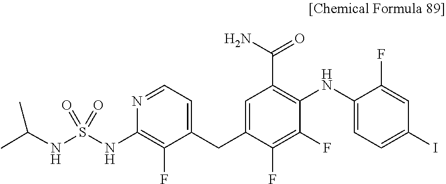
C1=NC(NS(NC(C)C)(=O)=O)=C(F)C(CC2=CC(C(N)=O)=C(NC3=CC=C(I)C=C3F)C(F)=C2F)=C1
